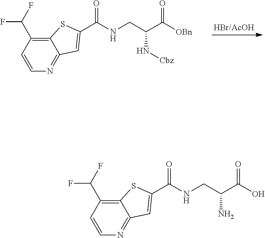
C12=C(C(F)F)C=CN=C1C=C(C(NCC(C([OBn])=O)N[Cbz])=O)S2.C12=C(C(F)F)C=CN=C1C=C(C(NCC(C(O)=O)N)=O)S2
